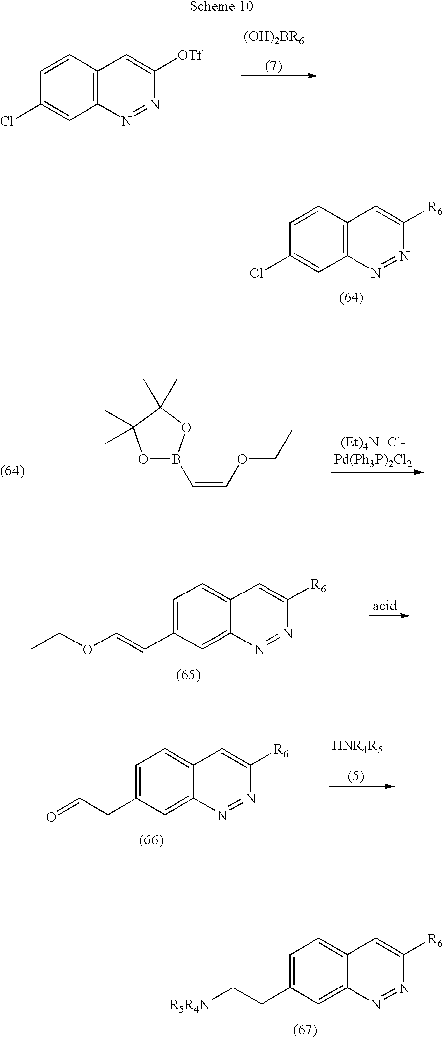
C1=CC(Cl)=CC2=C1C=C([OTf])N=N2.C1=CC(Cl)=CC2=C1C=C([R6])N=N2.O(CC)C=CB1OC(C)(C)C(C)(C)O1.C1=C2C(=CC(C=COCC)=C1)N=NC([R6])=C2.C1=C2C(=CC(CC=O)=C1)N=NC([R6])=C2.C1=C2C(=CC(CC[R5R4N])=C1)N=NC([R6])=C2
